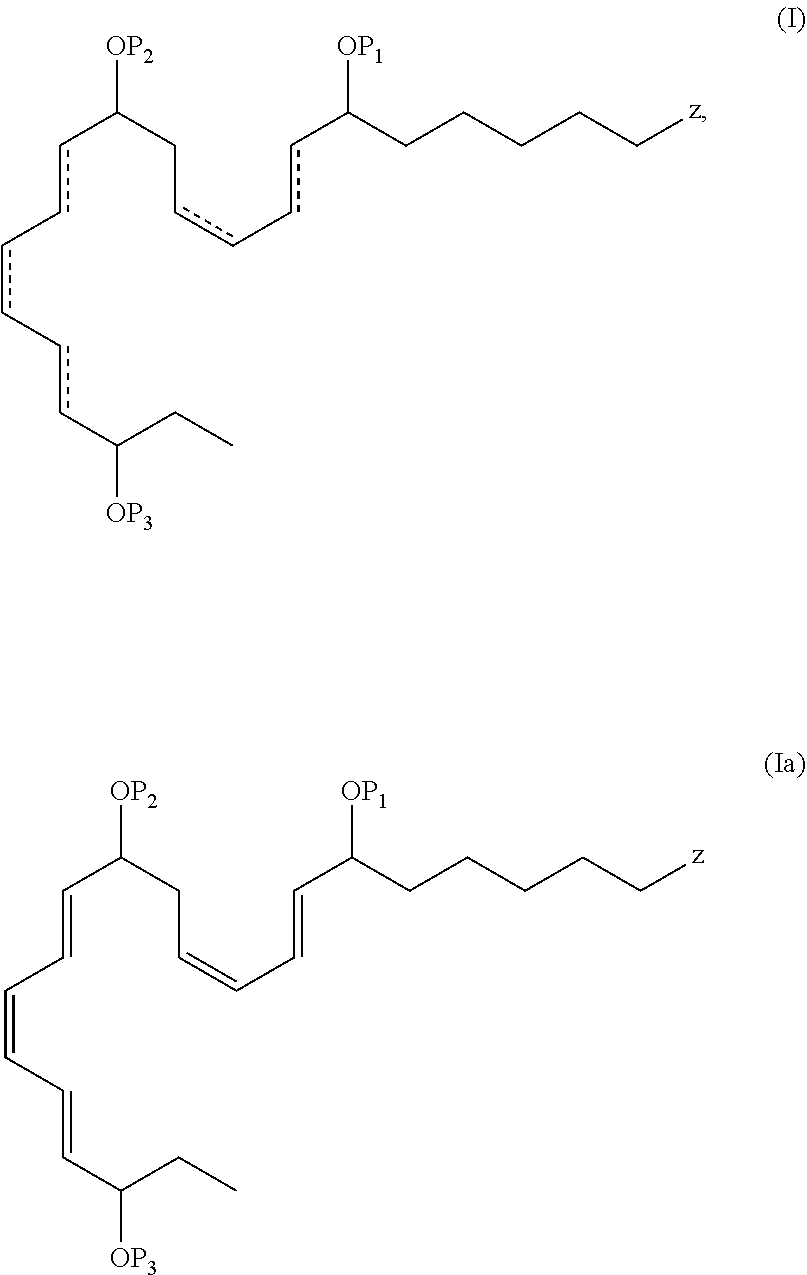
c(c-cc-ccC(CC)[OP3])C(Ccc-ccC(CCCCC[z])[OP1])[OP2].C(=CC=CC=CC(CC)[OP3])C(CC=CC=CC(CCCCC[z])[OP1])[OP2]
